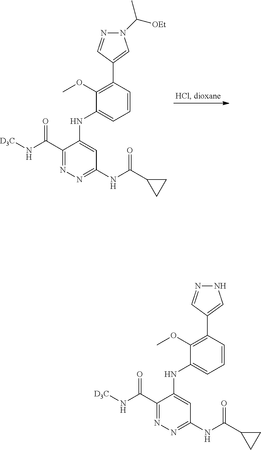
[D3C]NC(C1=NN=C(NC(C2CC2)=O)C=C1NC1=CC=CC(C2=CNN=C2)=C1OC)=O.[D3C]NC(C1=NN=C(NC(C2CC2)=O)C=C1NC1=CC=CC(C2=CN(C([OEt])C)N=C2)=C1OC)=O
